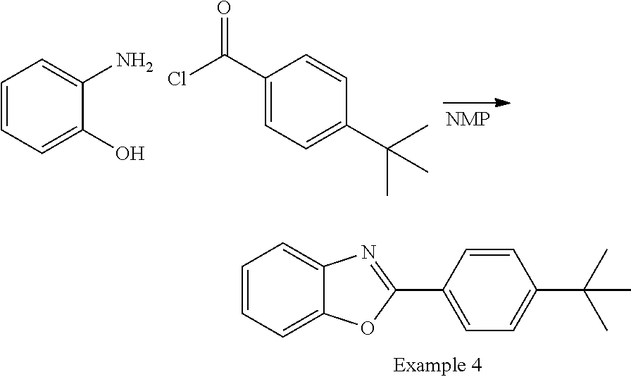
C1=CC=C(O)C(N)=C1.C1(C(Cl)=O)=CC=C(C(C)(C)C)C=C1.C1=CC=C2C(=C1)OC(C1=CC=C(C(C)(C)C)C=C1)=N2
